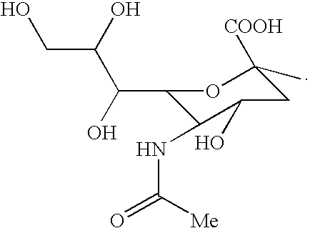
C1(C(C(CO)O)O)C(NC(=O)[Me])C(O)CC(C)([COOH])O1
